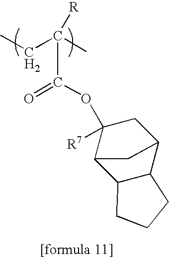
C(C(OC1([R7])CC2C3C(C1C2)CCC3)=O)(CC)(C)[R]
